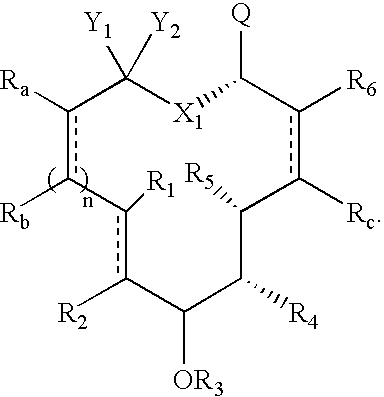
[Ra]c1c([Rb])-c([R1])c([R2])C([OR3])C([R4])C([R5])c([Rc])c([R6])C([Q])[X1]C1([Y1])[Y2]
